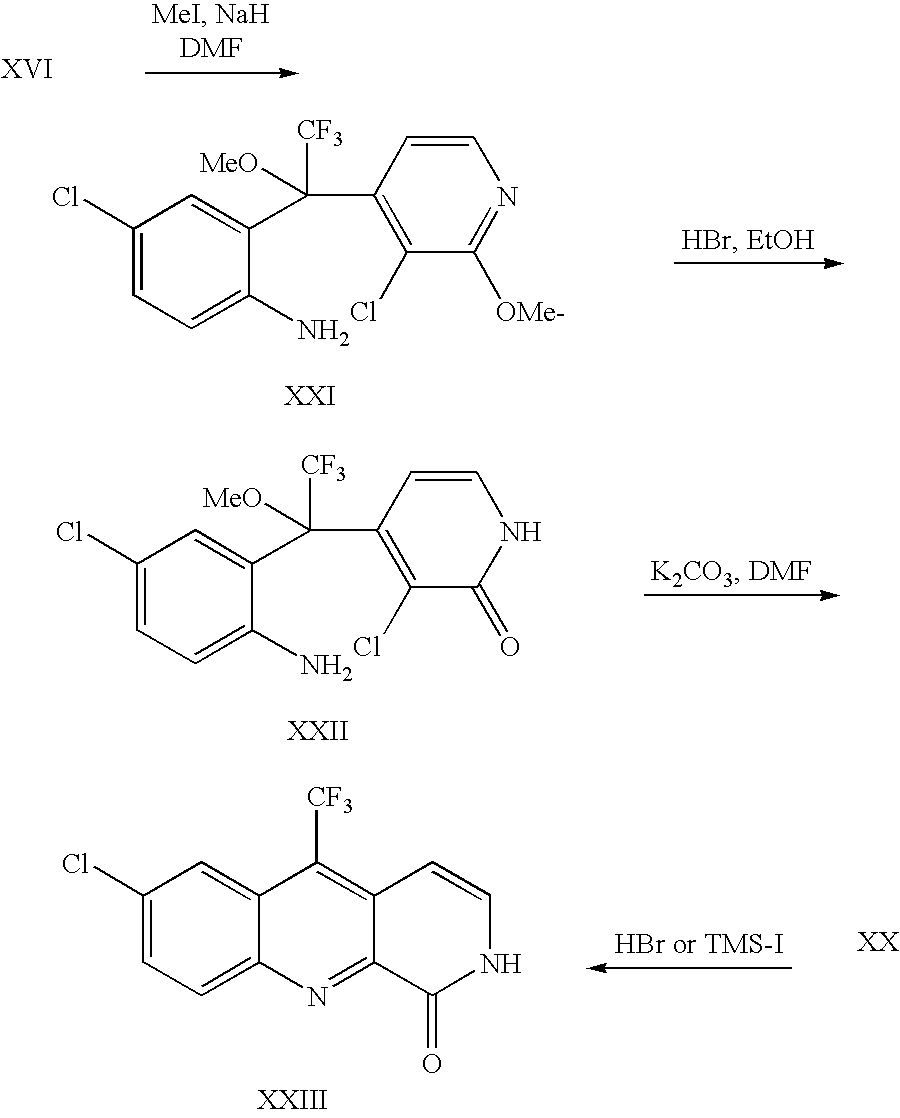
C1=C(N)C(C(C2=C(Cl)C([OMe-])=NC=C2)([CF3])[MeO])=CC(Cl)=C1.C1=C(N)C(C(C2=C(Cl)C(=O)NC=C2)([CF3])[MeO])=CC(Cl)=C1.C1=C2C(=CC(Cl)=C1)C([CF3])=C1C(=N2)C(=O)NC=C1
